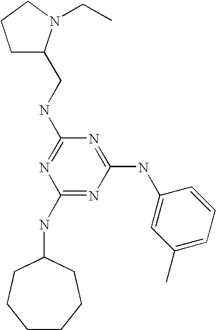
C1(NC2CCCCCC2)=NC(NC2=CC(C)=CC=C2)=NC(NCC2CCCN2CC)=N1
